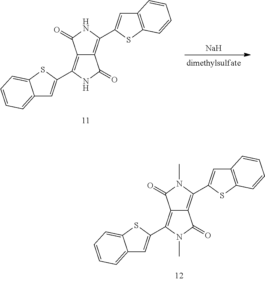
C12=C(C3=CC4=CC=CC=C4S3)N(C)C(=O)C1=C(C1=CC3=C(S1)C=CC=C3)N(C)C2=O.[Na].C12=C(C3=CC4=CC=CC=C4S3)NC(=O)C1=C(C1=CC3=C(S1)C=CC=C3)NC2=O
